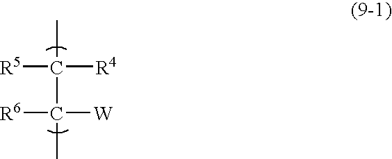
[R5]C([R4])(C)C(C)([R6])[W]
